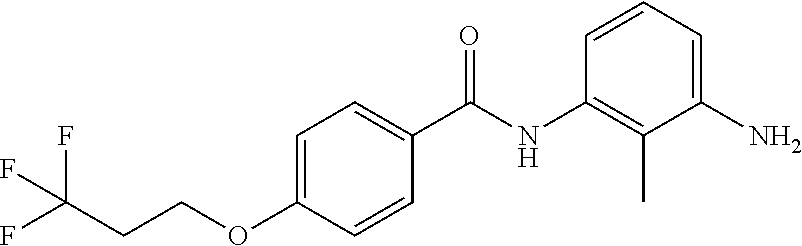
FC(CCOC1=CC=C(C(NC2=C(C)C(N)=CC=C2)=O)C=C1)(F)F
